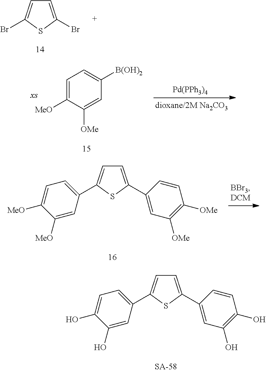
C1=C(Br)SC(Br)=C1.C1=C([MeO])C([OMe])=CC([B(OH)2])=C1.[Pd(PPh3)4].C1=C(C2=CC([OMe])=C([OMe])C=C2)SC(C2=CC=C([MeO])C([MeO])=C2)=C1.C1=C(C2=CC(O)=C(O)C=C2)SC(C2=CC=C(O)C(O)=C2)=C1
